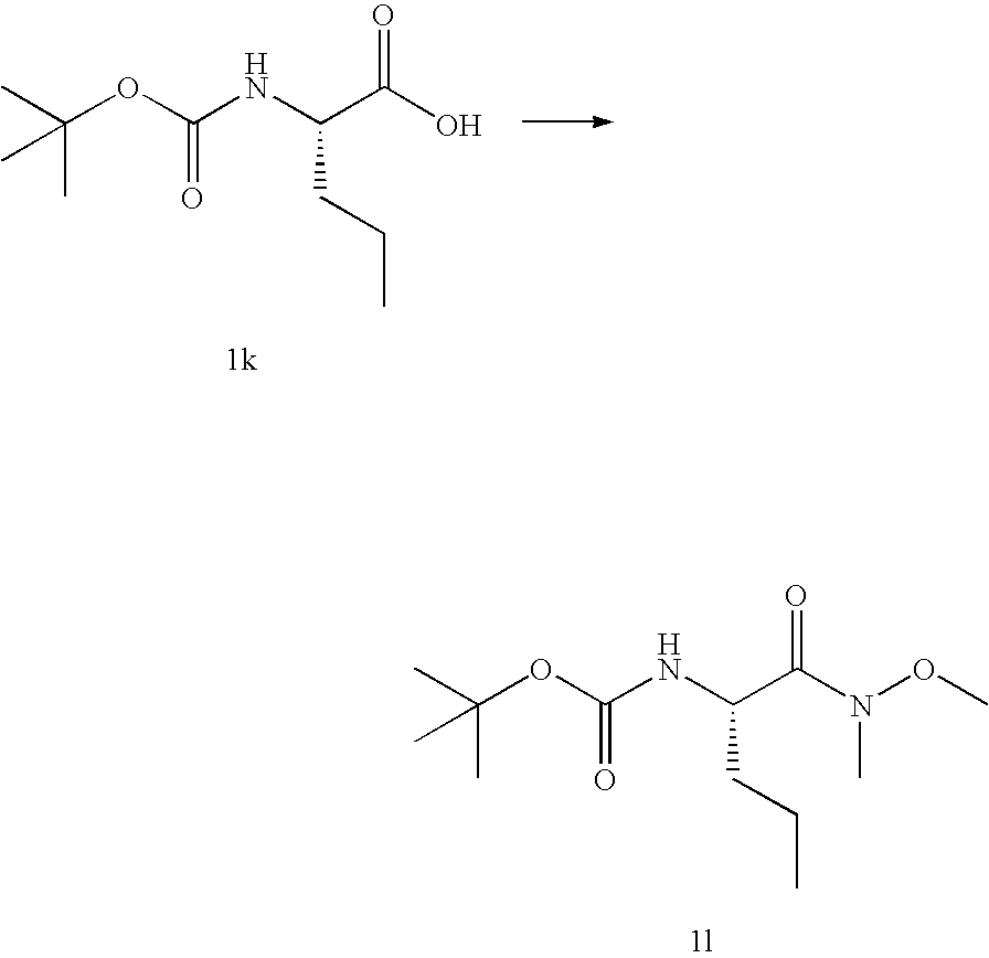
C(OC(NC(C(N(OC)C)=O)CCC)=O)(C)(C)C.C(OC(NC(C(O)=O)CCC)=O)(C)(C)C
